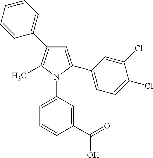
C1=C(C2=CC=C(Cl)C(Cl)=C2)N(C2=CC=CC(C(=O)O)=C2)C(C)=C1C1=CC=CC=C1
